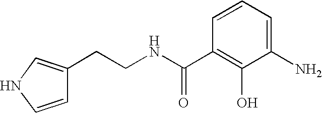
C1(N)=CC=CC(C(=O)NCCC2=CNC=C2)=C1O
